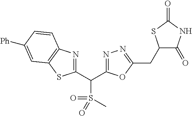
C1(C(C2=NN=C(CC3C(=O)NC(=O)S3)O2)S(C)(=O)=O)=NC2=C(S1)C=C([Ph])C=C2
